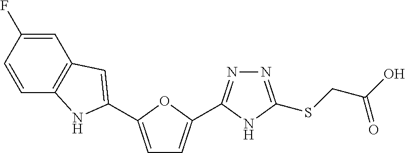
N1=C(SCC(O)=O)NC(C2=CC=C(C3=CC4=C(C=CC(F)=C4)N3)O2)=N1
